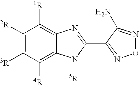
C1([2R])=C([3R])C([4R])=C2C(=C1[1R])N=C(C1=NON=C1N)N2[5R]
